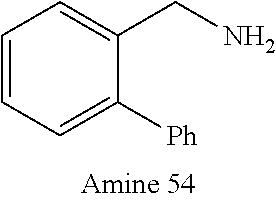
C1=C([Ph])C(CN)=CC=C1
